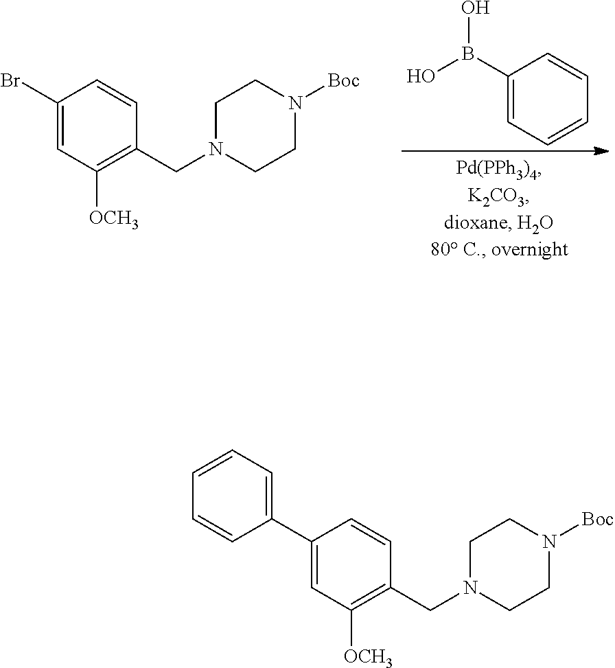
C1(B(O)O)=CC=CC=C1.C1(Br)=CC([OCH3])=C(CN2CCN([Boc])CC2)C=C1.C1(C2=CC=CC=C2)=CC([OCH3])=C(CN2CCN([Boc])CC2)C=C1
